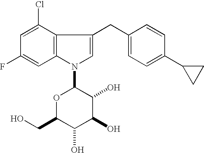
C12=C(N(C3OC(CO)C(O)C(O)C3O)C=C1CC1=CC=C(C3CC3)C=C1)C=C(F)C=C2Cl
